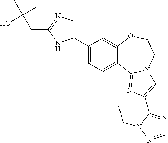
C1(C2=CN=C(CC(O)(C)C)N2)=CC=C2C(=C1)OCCN1C2=NC(C2=NC=NN2C(C)C)=C1
